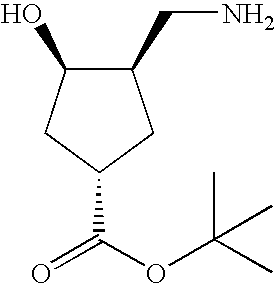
C1(CN)C(O)CC(C(OC(C)(C)C)=O)C1
